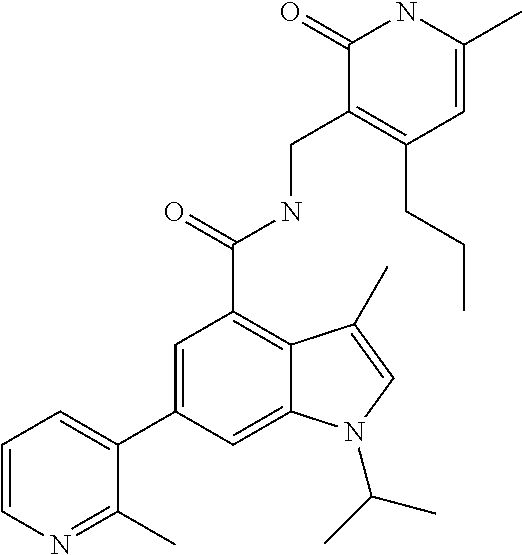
C1(C2=CC(C(NCC3=C(CCC)C=C(C)NC3=O)=O)=C3C(=C2)N(C(C)C)C=C3C)=CC=CN=C1C
